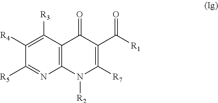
C12=C(C([R3])=C([R4])C([R5])=N1)C(=O)C(C([R1])=O)=C([R7])N2[R2]
